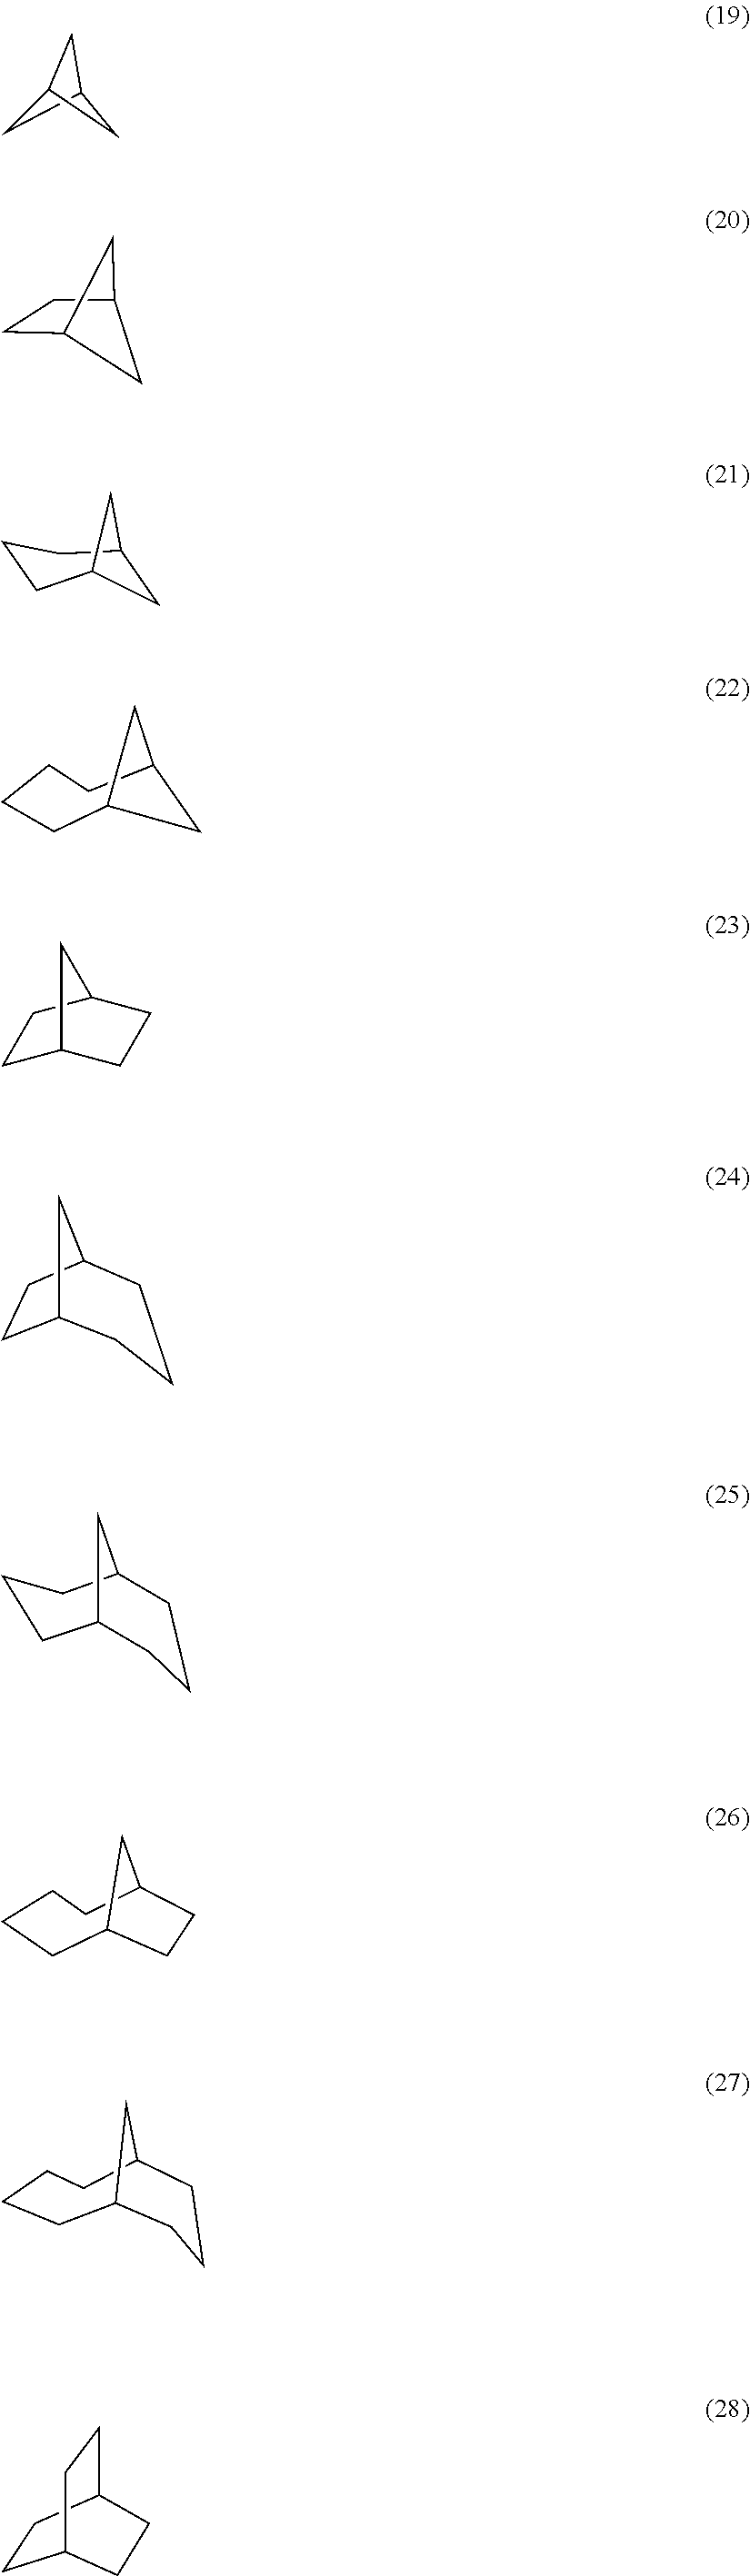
C1C2CC1C2.C12CCC(C1)C2.C1C2CCCC1C2.C1CCCC2CC1C2.C1C2CCC(C1)C2.C12CCC(C1)CCC2.C1CCC2CCCC1C2.C12CCCCC(C1)CC2.C12CCCCC(C1)CCC2.C1CC2CCC1CC2
